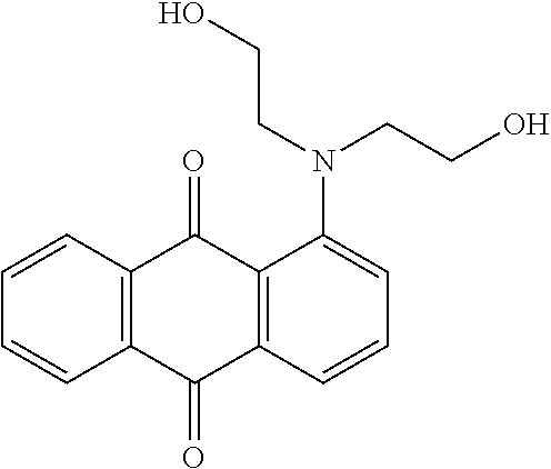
C1=CC2=C(C=C1)C(=O)C1=C(C2=O)C(N(CCO)CCO)=CC=C1
